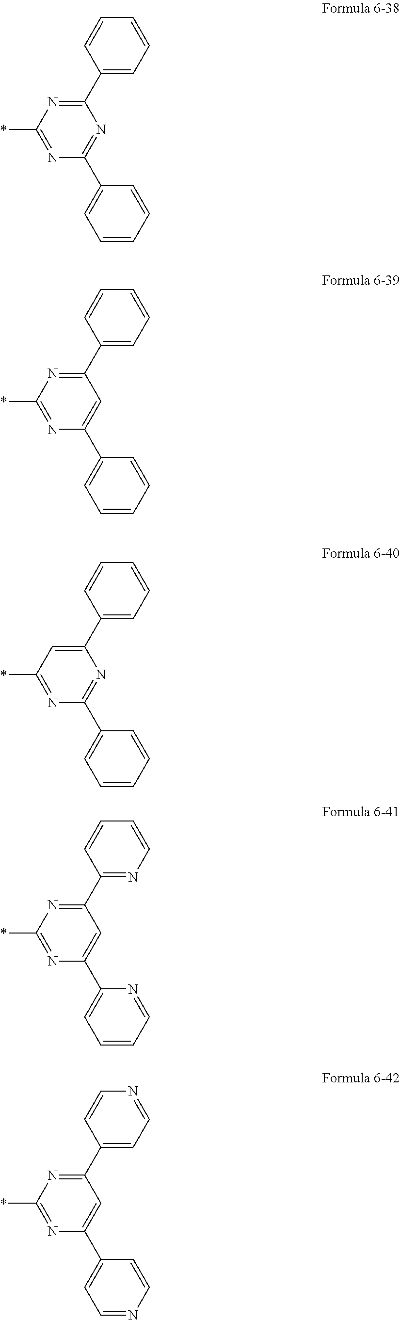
C1(*)=NC(C2=CC=CC=C2)=NC(C2=CC=CC=C2)=N1.C1(*)=NC(C2=CC=CC=C2)=CC(C2=CC=CC=C2)=N1.C1(*)=NC(C2=CC=CC=C2)=NC(C2=CC=CC=C2)=C1.C1(*)=NC(C2=CC=CC=N2)=CC(C2=NC=CC=C2)=N1.C1(*)=NC(C2=CC=NC=C2)=CC(C2=CC=NC=C2)=N1
